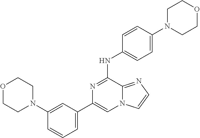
C1(C2=CC=CC(N3CCOCC3)=C2)=CN2C(=NC=C2)C(NC2=CC=C(N3CCOCC3)C=C2)=N1
